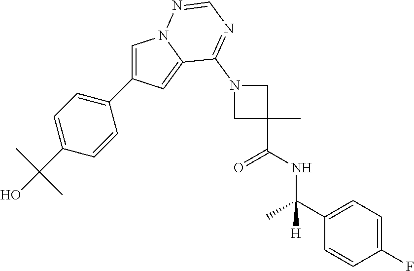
C1=C(C2=CC=C(C(O)(C)C)C=C2)C=C2N1N=CN=C2N1CC(C(NC(C2=CC=C(F)C=C2)(C)[H])=O)(C)C1
